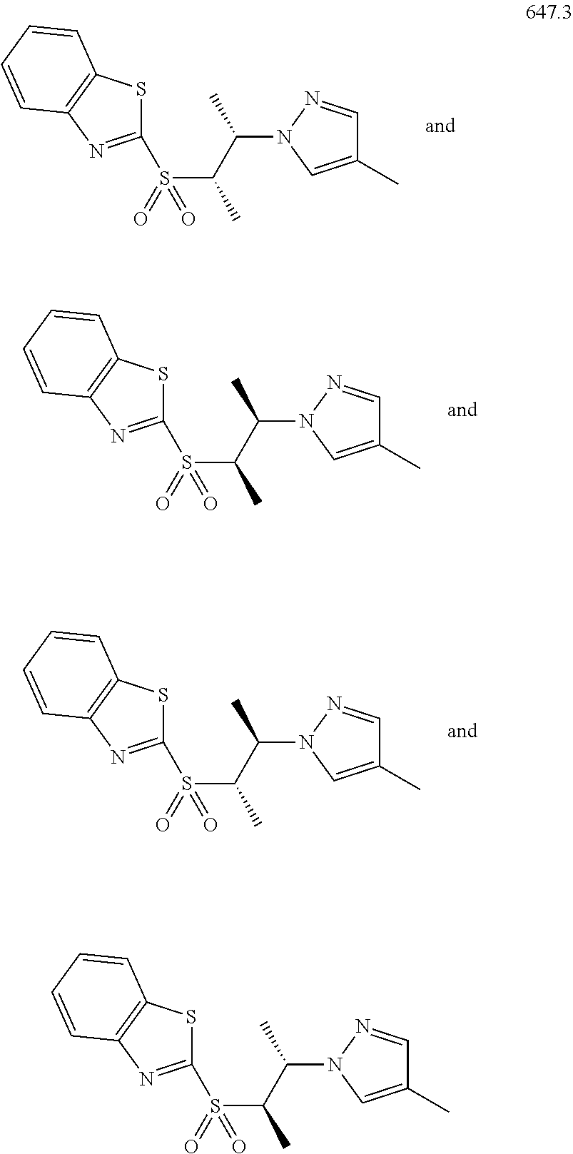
C1(S(=O)(C(C(C)N2C=C(C)C=N2)C)=O)=NC2=C(S1)C=CC=C2.C1(S(=O)(C(C(C)N2C=C(C)C=N2)C)=O)=NC2=C(S1)C=CC=C2.C1(S(=O)(C(C(C)N2C=C(C)C=N2)C)=O)=NC2=C(S1)C=CC=C2.C1(S(=O)(C(C(C)N2C=C(C)C=N2)C)=O)=NC2=C(S1)C=CC=C2
